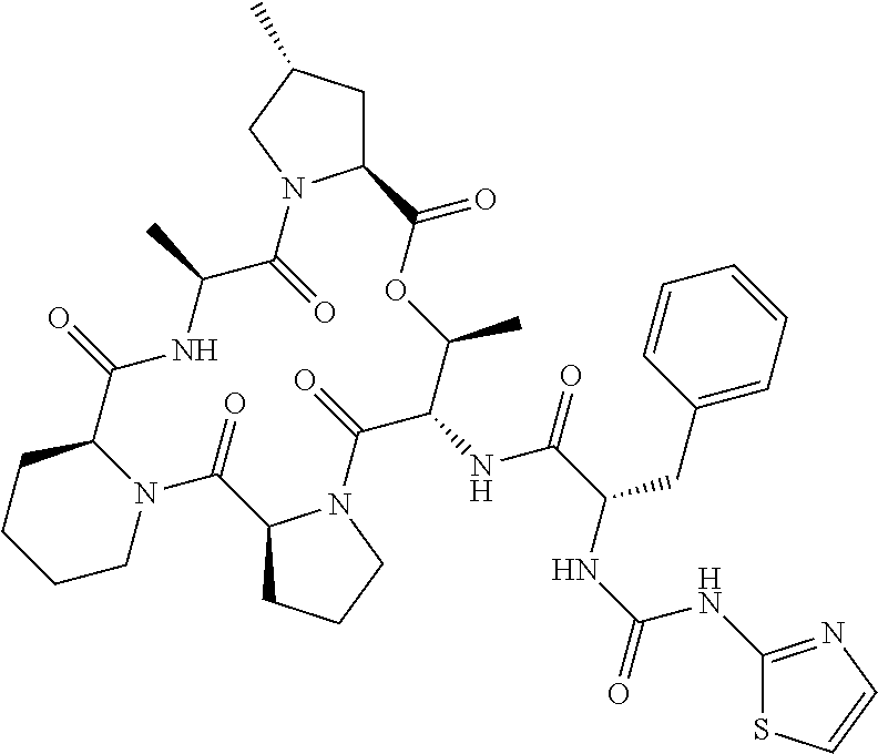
C1N2C(CCC1)C(=O)NC(C)C(=O)N1C(CC(C)C1)C(=O)OC(C)C(NC(=O)C(CC1=CC=CC=C1)NC(NC1=NC=CS1)=O)C(=O)N1C(C2=O)CCC1
